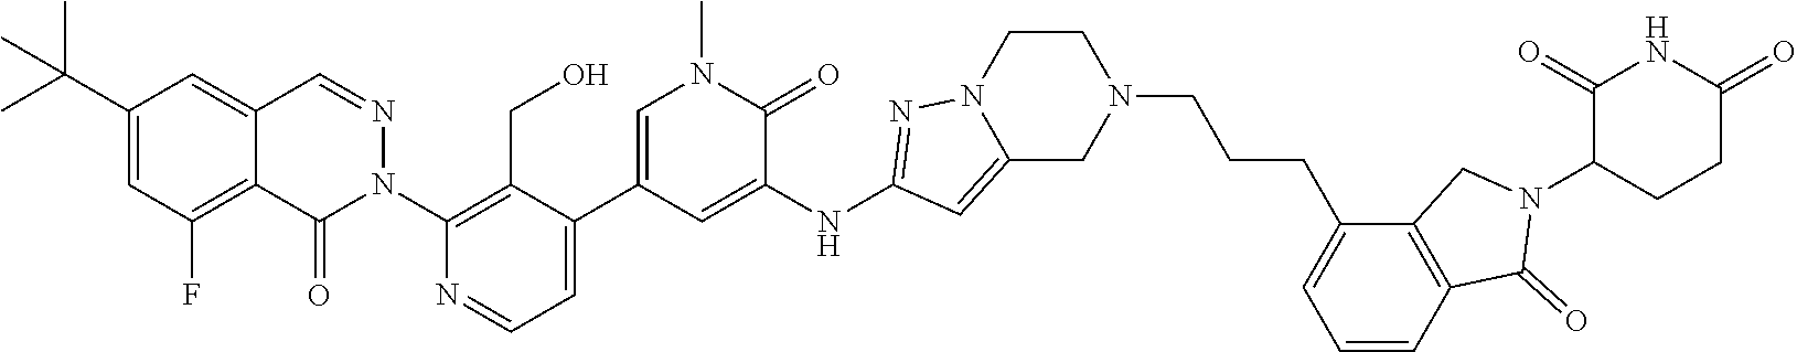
N1(C2=C(CO)C(C3=CN(C)C(=O)C(NC4=NN5C(=C4)CN(CCCC4=CC=CC6=C4CN(C4C(=O)NC(=O)CC4)C6=O)CC5)=C3)=CC=N2)N=CC2=CC(C(C)(C)C)=CC(F)=C2C1=O
